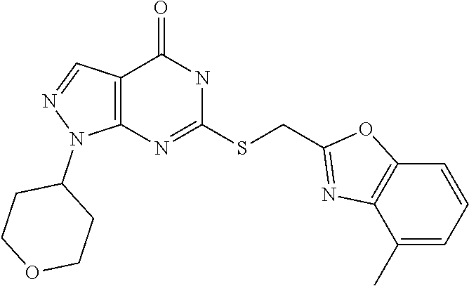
C12=C(N=C(SCC3=NC4=C(O3)C=CC=C4C)NC1=O)N(C1CCOCC1)N=C2
